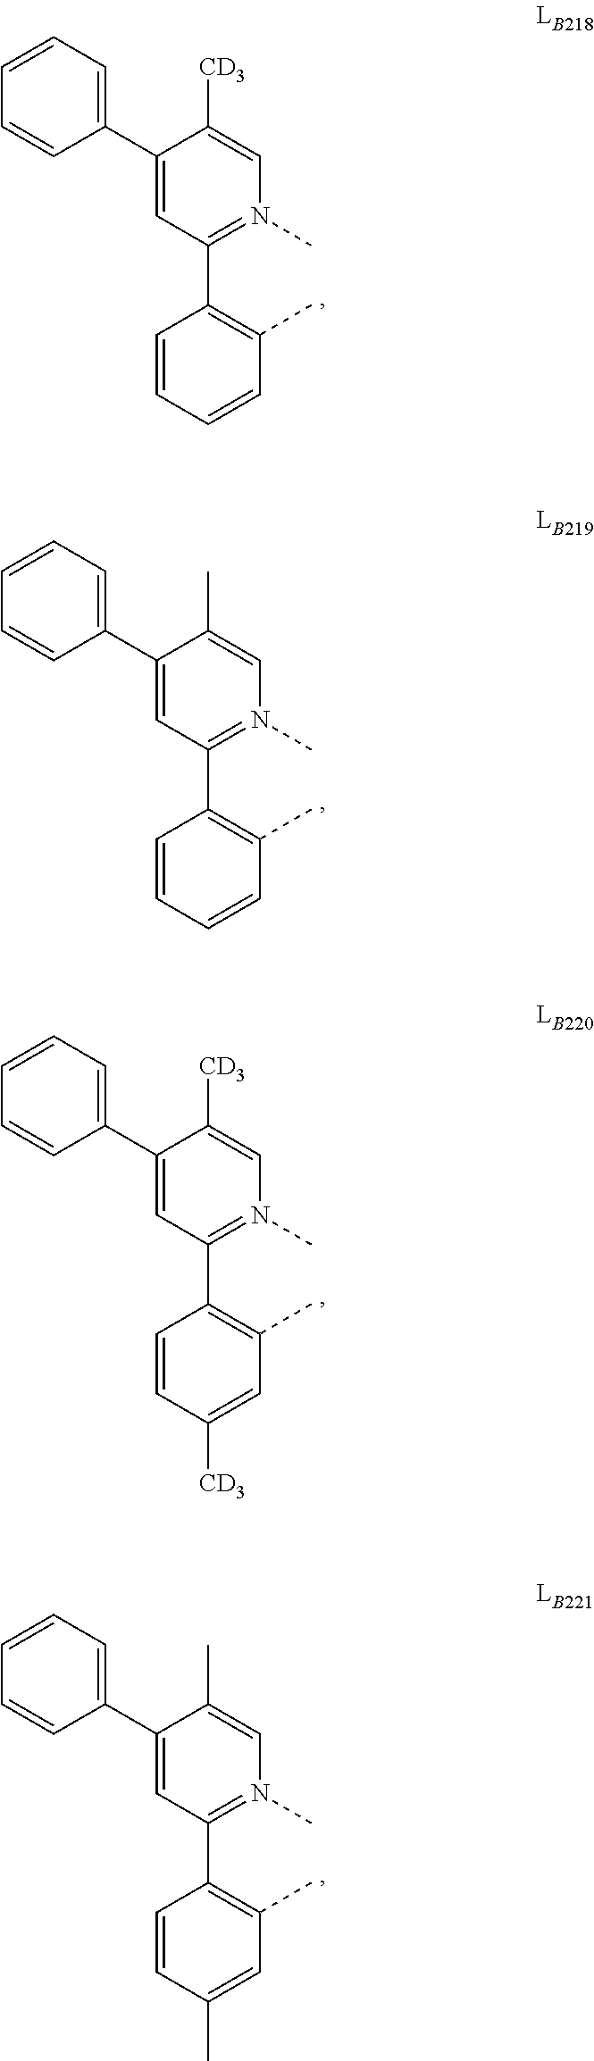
C1(C2=C(C)C=CC=C2)=N(C)C=C([CD3])C(C2=CC=CC=C2)=C1.C1(C2=C(C)C=CC=C2)=N(C)C=C(C)C(C2=CC=CC=C2)=C1.C1(C2=C(C)C=C([CD3])C=C2)=N(C)C=C([CD3])C(C2=CC=CC=C2)=C1.C1(C2=C(C)C=C(C)C=C2)=N(C)C=C(C)C(C2=CC=CC=C2)=C1
